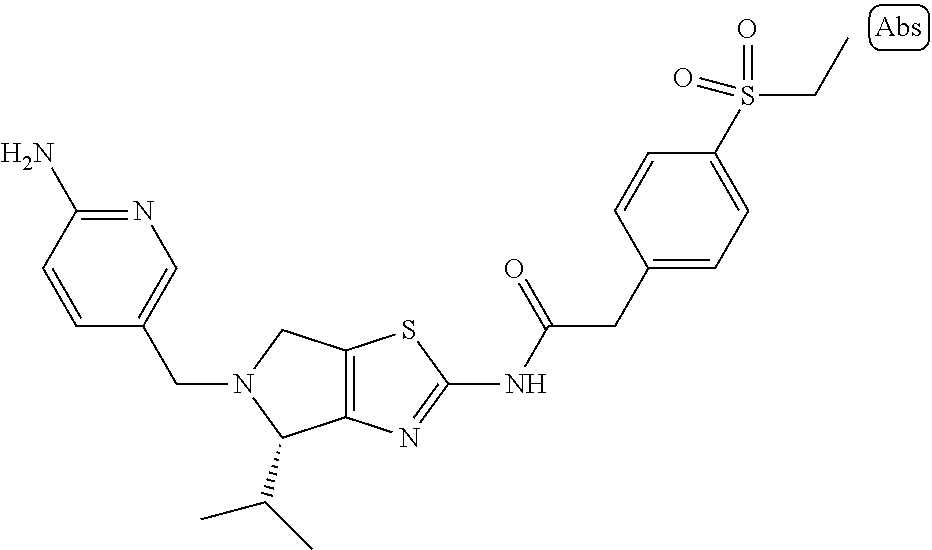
C12=C(N=C(NC(CC3=CC=C(S(=O)(=O)CC)C=C3)=O)S1)C(C(C)C)N(CC1=CN=C(N)C=C1)C2
